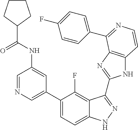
C1=C(C2=CC=C3C(=C2F)C(C2=NC4=C(N2)C=CN=C4C2=CC=C(F)C=C2)=NN3)C=C(NC(C2CCCC2)=O)C=N1
